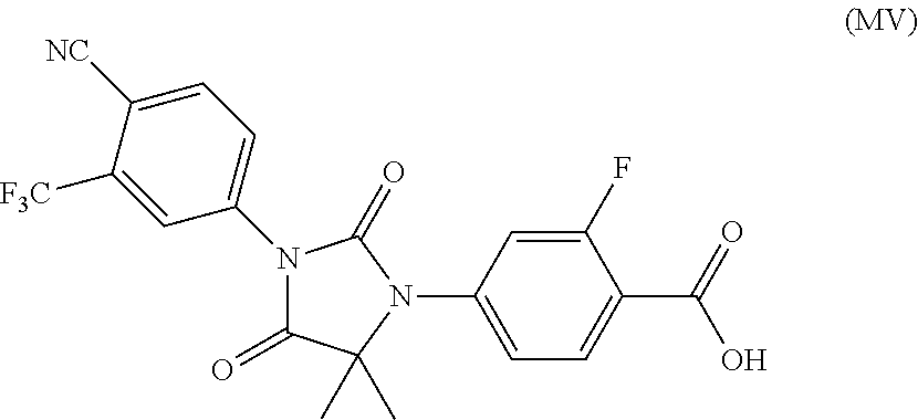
N1(C2=CC=C([NC])C([F3C])=C2)C(=O)C(C)(C)N(C2=CC=C(C(=O)O)C(F)=C2)C1=O
